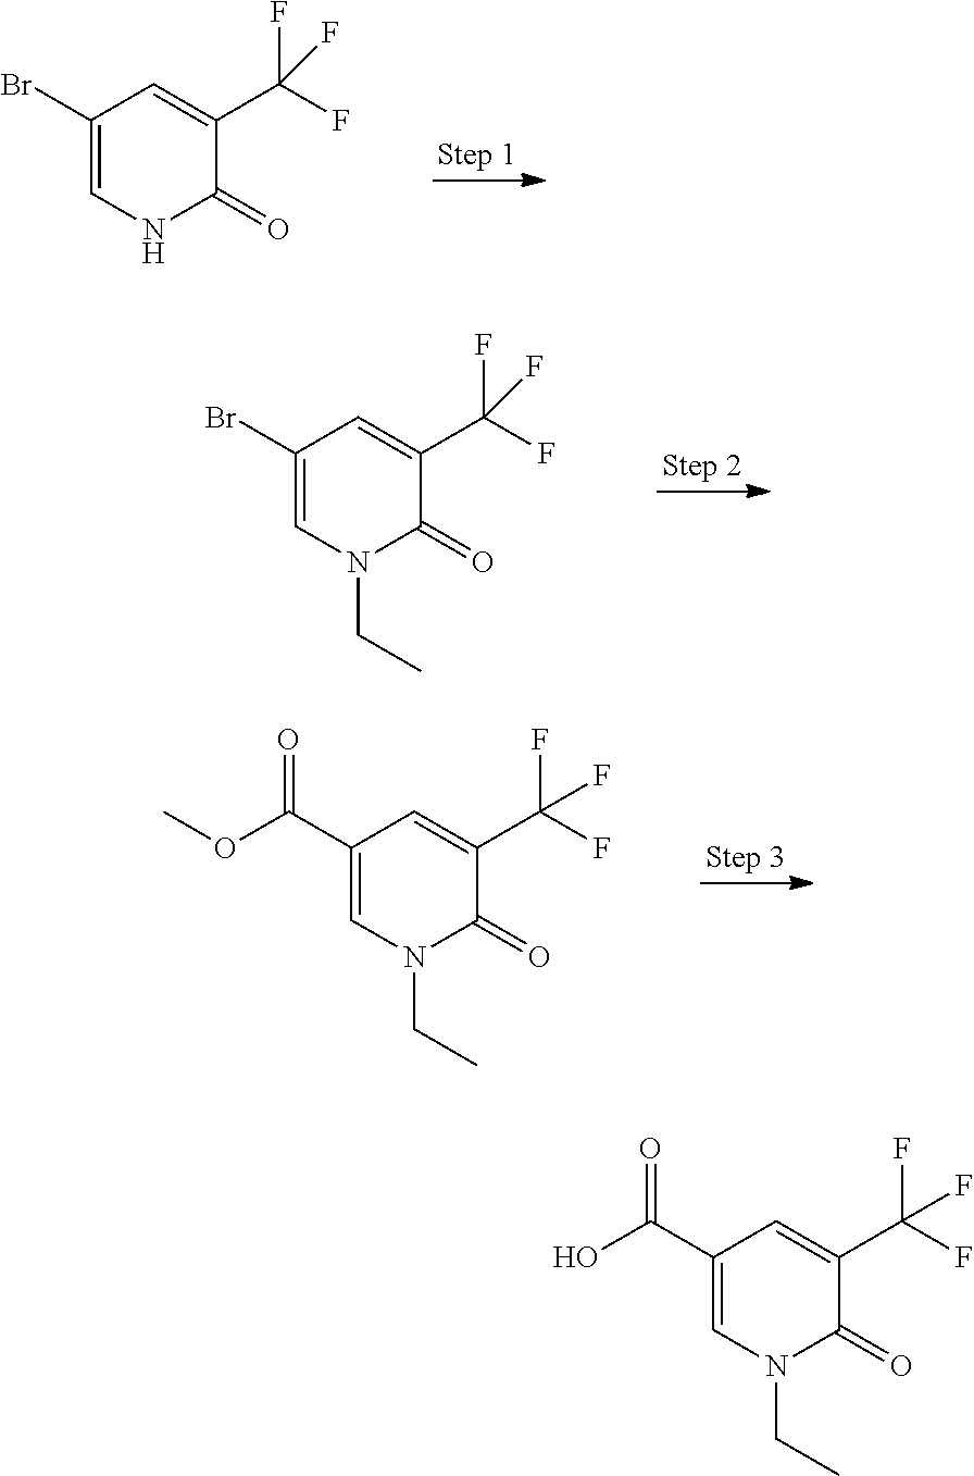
C1(Br)=CNC(=O)C(C(F)(F)F)=C1.C1(Br)=CN(CC)C(=O)C(C(F)(F)F)=C1.C1(C(OC)=O)=CN(CC)C(=O)C(C(F)(F)F)=C1.C1(C(O)=O)=CN(CC)C(=O)C(C(F)(F)F)=C1
